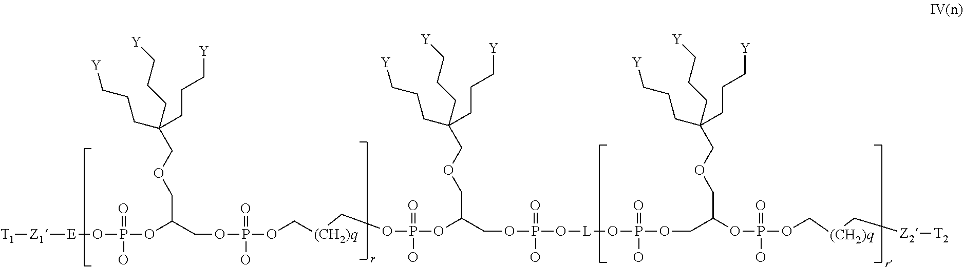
O(P(=O)(O)OC(COCC(CCC[Y])(CCC[Y])CCC[Y])COP(=O)(O)O[L]OP(=O)(O)OCC(OP(=O)(O)OC[(CH2)q]C[Z2][T2])COCC(CCC[Y])(CCC[Y])CCC[Y])C[(CH2)q]COP(=O)(O)OCC(OP(O[E][Z1][T1])(=O)O)COCC(CCC[Y])(CCC[Y])CCC[Y]
